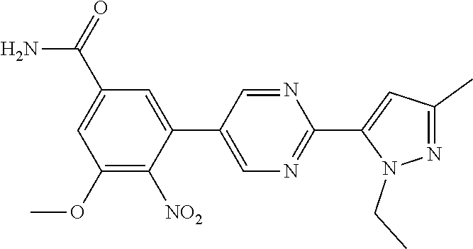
C1(OC)=C([NO2])C(C2=CN=C(C3=CC(C)=NN3CC)N=C2)=CC(C(N)=O)=C1
